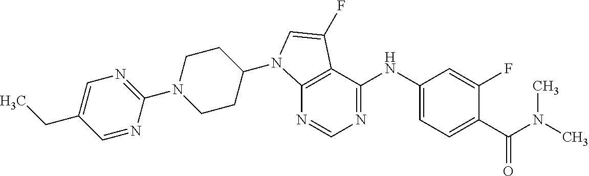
C12=C(C(NC3=CC=C(C(N(C)C)=O)C(F)=C3)=NC=N1)C(F)=CN2C1CCN(C2=NC=C(CC)C=N2)CC1
